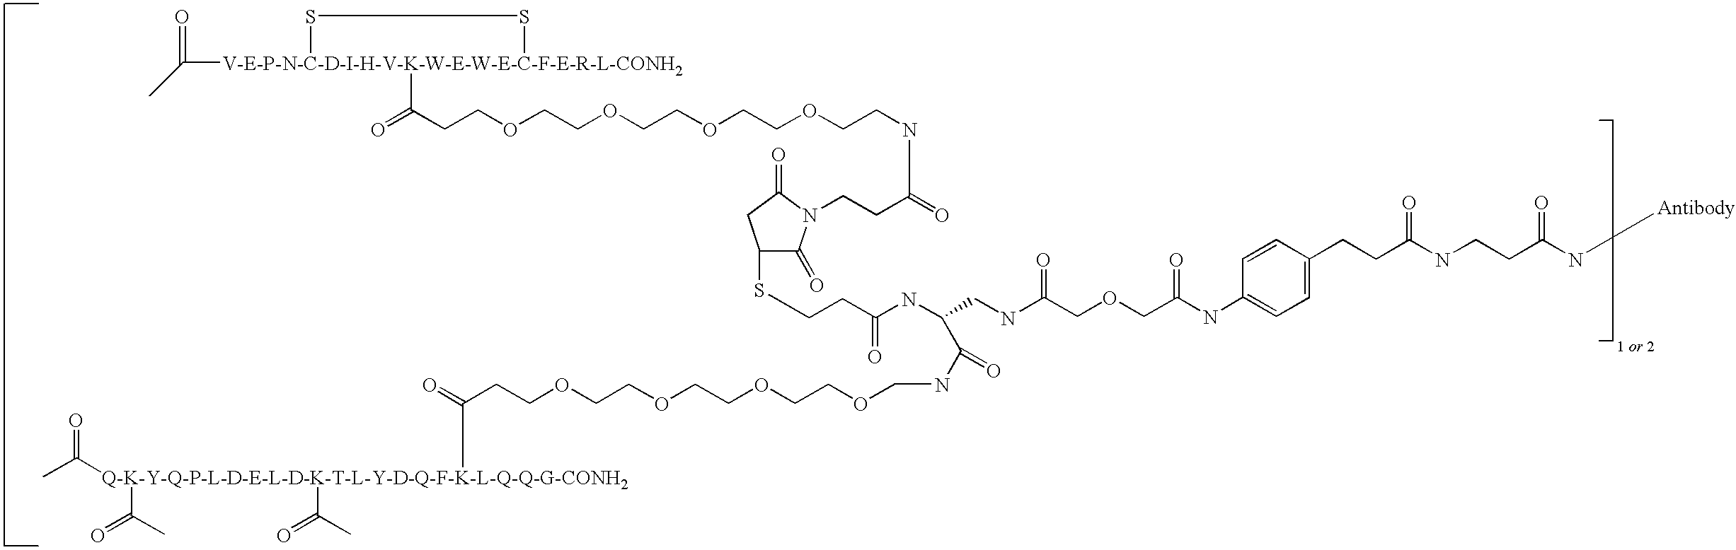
C1(SCCC(NC(C(=O)NCOCCOCCOCCOCCC(=O)[Q-K-Y-Q-P-L-D-E-L-D-K-T-L-Y-D-Q-F-K-L-Q-Q-G-CONH2](C(C)=O)(C(C)=O)C(=O)C)CNC(=O)COCC(=O)NC2=CC=C(CCC(=O)NCCC(=O)N[Antibody])C=C2)=O)C(=O)N(CCC(=O)NCCOCCOCCOCCOCCC(=O)[V-E-P-N-C-D-I-H-V-K-W-E-W-E-C-F-E-R-L-CONH2]2(C(C)=O)SS2)C(=O)C1
